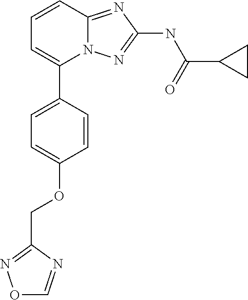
C1=CC2=NC(NC(C3CC3)=O)=NN2C(C2=CC=C(OCC3=NOC=N3)C=C2)=C1
